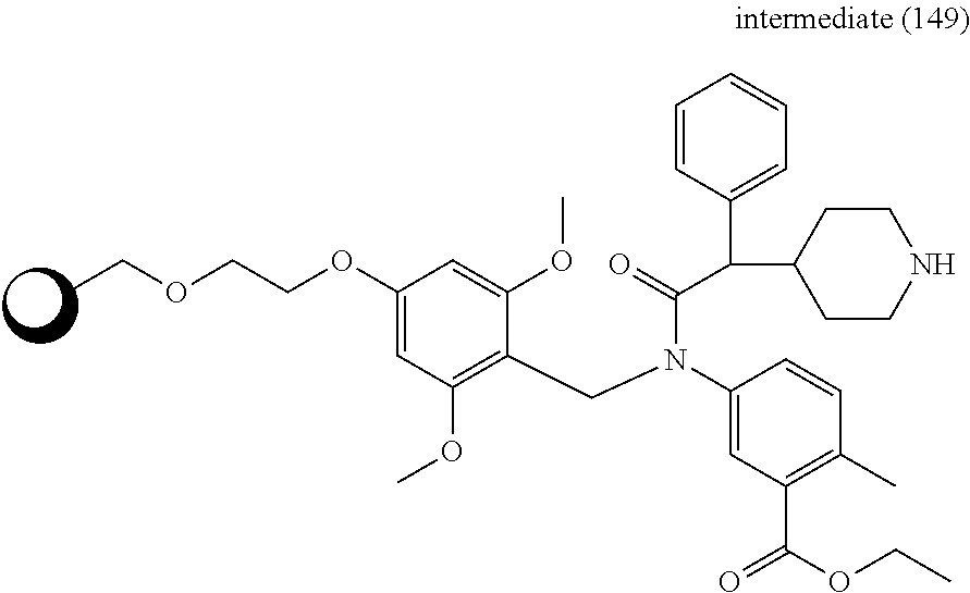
CCOCCOC1=CC(OC)=C(CN(C(C(C2=CC=CC=C2)C2CCNCC2)=O)C2=CC(C(=O)OCC)=C(C)C=C2)C(OC)=C1
